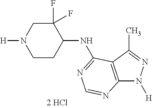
[H]N1CCC(NC2=NC=NC3=C2C(C)=NN3[H])C(F)(F)C1
